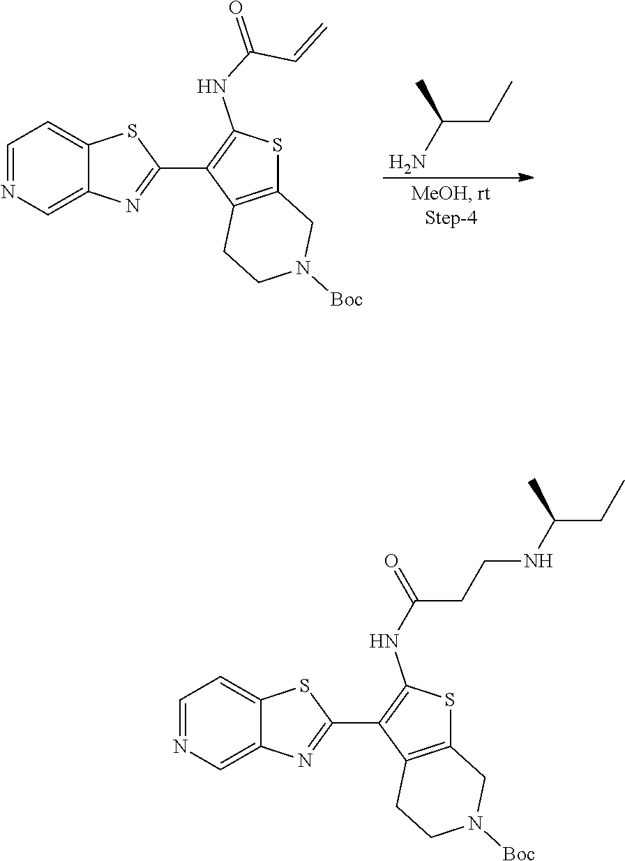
C(CC)(N)C.C1=NC=C2C(=C1)SC(C1=C(NC(=O)C=C)SC3=C1CCN([Boc])C3)=N2.C1=NC=C2C(=C1)SC(C1=C(NC(=O)CCNC(CC)C)SC3=C1CCN([Boc])C3)=N2
